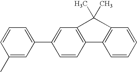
C1=C(C2=CC=CC(C)=C2)C=CC2=C1C(C)(C)C1=C2C=CC=C1
